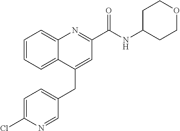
C1=C(Cl)N=CC(CC2=CC(C(NC3CCOCC3)=O)=NC3=CC=CC=C23)=C1
